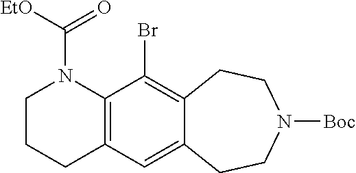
C12=C(C(Br)=C3C(=C1)CCN([Boc])CC3)N(C([EtO])=O)CCC2
